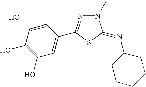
C1(O)=C(O)C(O)=CC(C2=NN(C)C(=NC3CCCCC3)S2)=C1
